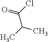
C(C)(C)C(Cl)=O
